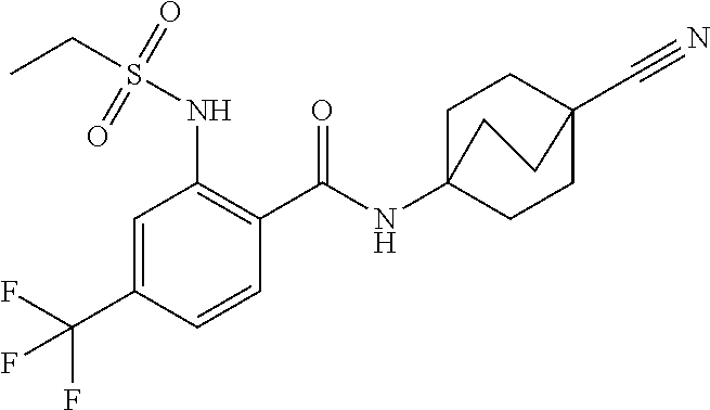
C1=C(C(F)(F)F)C=CC(C(=O)NC23CCC(C#N)(CC2)CC3)=C1NS(CC)(=O)=O
